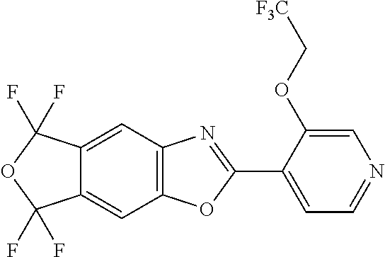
C12=CC3=C(C=C1C(F)(F)OC2(F)F)OC(C1=CC=NC=C1OC[F3C])=N3
